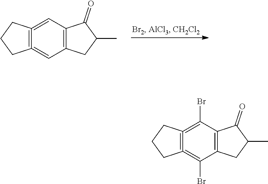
C12=C(C=C3=C(=C1)CCC3)C(=O)C(C)C2.C12=C(C(Br)=C3=C(=C1Br)CCC3)C(=O)C(C)C2
